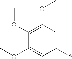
C1(*)=CC(OC)=C(OC)C(OC)=C1
